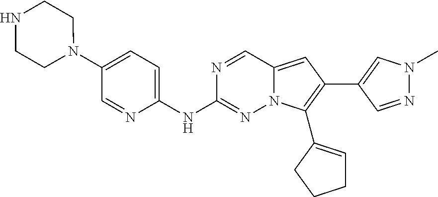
N1(C2=CC=C(NC3=NN4C(=CC(C5=CN(C)N=C5)=C4C4=CCCC4)C=N3)N=C2)CCNCC1
